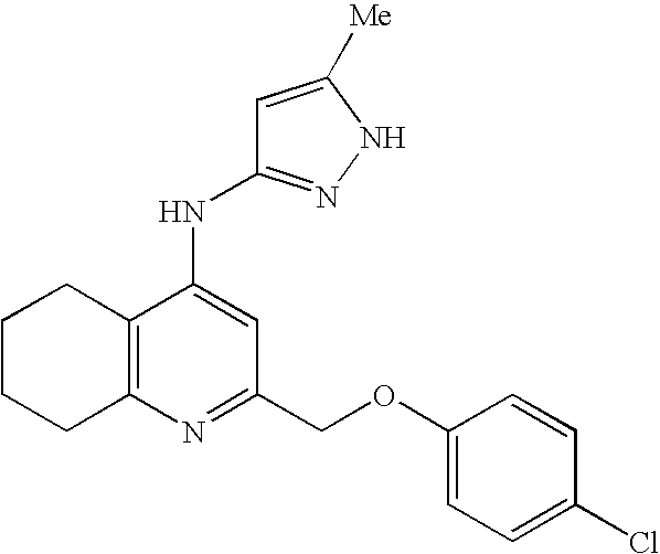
N(C1=CC(COC2=CC=C(Cl)C=C2)=NC2=C1CCCC2)C1=NNC([Me])=C1
